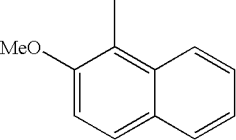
C1([MeO])=CC=C2C(=C1C)C=CC=C2
